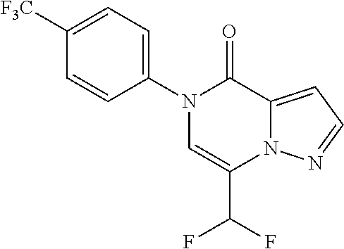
N1(C2=CC=C([F3C])C=C2)C=C(C(F)F)N2C(=CC=N2)C1=O
